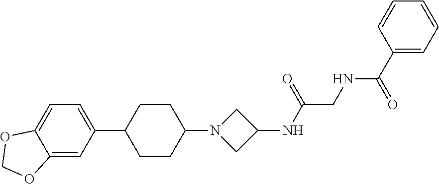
C12=CC(C3CCC(N4CC(NC(CNC(C5=CC=CC=C5)=O)=O)C4)CC3)=CC=C1OCO2
